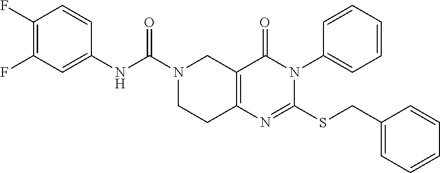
C1(F)=C(F)C=C(NC(N2CCC3=C(C2)C(=O)N(C2=CC=CC=C2)C(SCC2=CC=CC=C2)=N3)=O)C=C1
